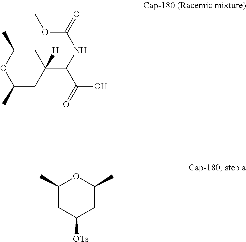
O1C(C)CC(C(NC(=O)OC)C(=O)O)([H])CC1C.C1(C)CC([OTs])CC(C)O1
